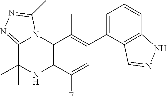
C1(C2=CC=CC3=C2C=NN3)=C(C)C2=C(C(F)=C1)NC(C)(C)C1=NN=C(C)N21
